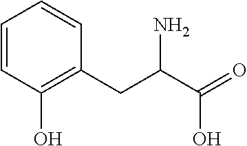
C1=CC=CC(O)=C1CC(C(=O)O)N
